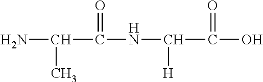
NC(C(NC(C(O)=O)[H])=O)C
